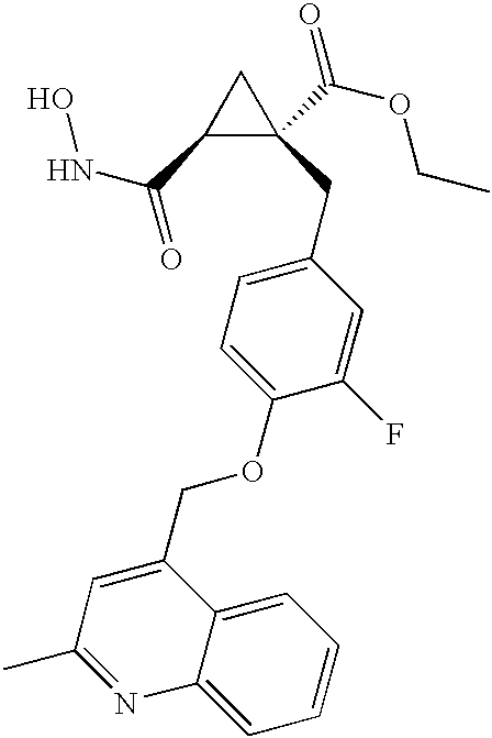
N(C(C1C(C(OCC)=O)(CC2=CC=C(OCC3=CC(C)=NC4=CC=CC=C34)C(F)=C2)C1)=O)O
